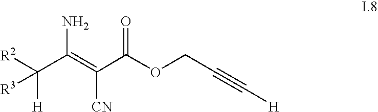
[R2]C(C(=C(C(OCC#C[H])=O)[CN])N)([H])[R3]
